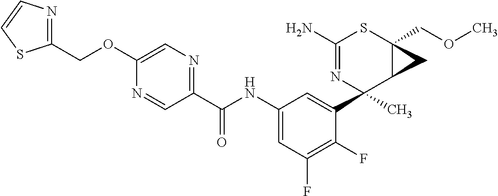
N1=CC(C(NC2=CC(F)=C(F)C(C3(C)C4C(COC)(SC(N)=N3)C4)=C2)=O)=NC=C1OCC1=NC=CS1
